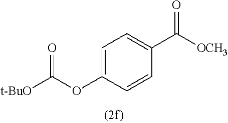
C1=C(OC([t-BuO])=O)C=CC(C([OCH3])=O)=C1
